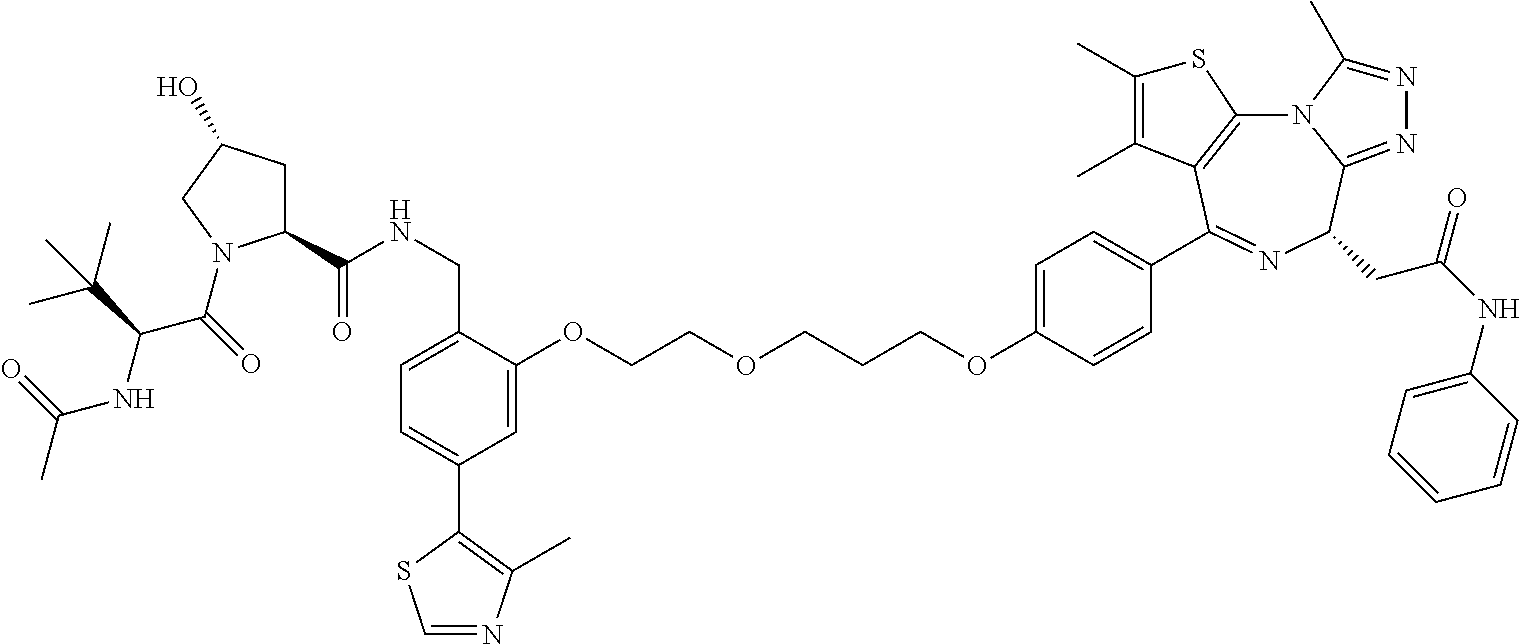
C1=C(CNC(=O)C2CC(O)CN2C(=O)C(C(C)(C)C)NC(C)=O)C(OCCOCCCOC2=CC=C(C3=NC(CC(NC4=CC=CC=C4)=O)C4=NN=C(C)N4C4=C3C(C)=C(C)S4)C=C2)=CC(C2=C(C)N=CS2)=C1
